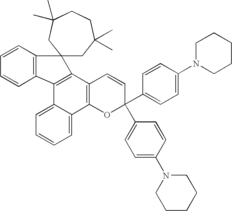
C12(CC(C)(C)CCC(C)(C)C1)C1=C(C3=CC=CC=C3C3=C1C=CC(C1=CC=C(N4CCCCC4)C=C1)(C1=CC=C(N4CCCCC4)C=C1)O3)C1=C2C=CC=C1
